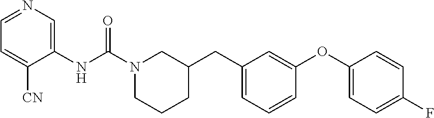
C1=NC=C(NC(N2CCCC(CC3=CC=CC(OC4=CC=C(F)C=C4)=C3)C2)=O)C([CN])=C1
